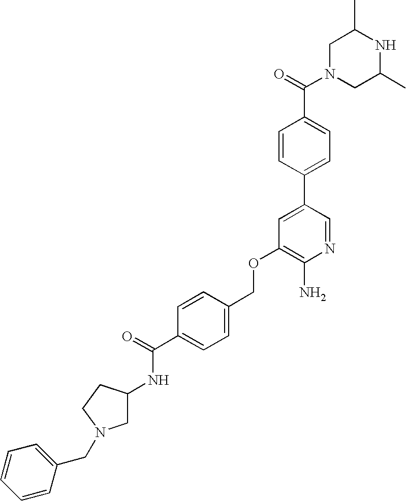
C1N(C(=O)C2=CC=C(C3=CC(OCC4=CC=C(C(=O)NC5CN(CC6=CC=CC=C6)CC5)C=C4)=C(N)N=C3)C=C2)CC(C)NC1C
